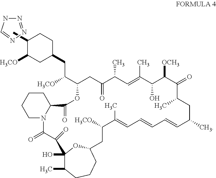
N1=NN=CN1.CC1CCC(CC([H3CO])C2CC(=O)C(C)C=C(C)C(O)C([OCH3])C(=O)C(C)CC(C)C=CC=CC=C(C)C([H3CO])CC3CCCC(C)C(O)(O3)C(=O)C(=O)N3C(C(=O)O2)CCCC3)CC1[H3CO]
